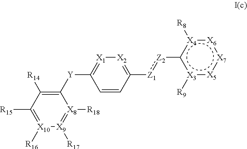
C1([R15])=[X10]([R16])[X9]([R17])=[X8]([R18])C([Y]C2=[X1][X2]=C([Z1]:[Z2]-c3[X3]([R9]):[X5]:[X7]:[X6]:[X4]3[R8])C=C2)=C1[R14]
